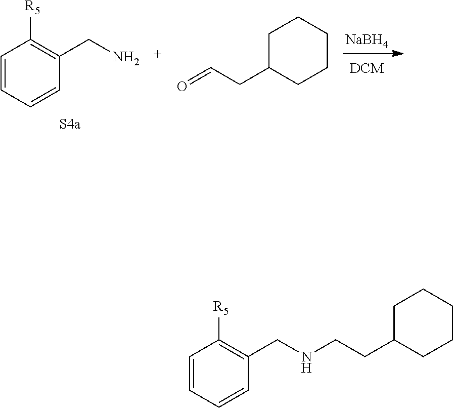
NCC1=C([R5])C=CC=C1.[NaBH4].C1C(CC=O)CCCC1.C1C(CCNCC2=C([R5])C=CC=C2)CCCC1
